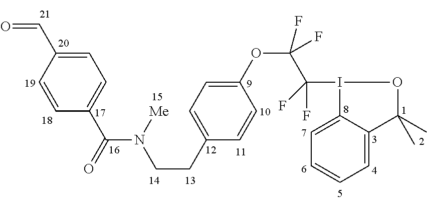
C1=C(C=O)C=CC(C(=O)N(CCC2=CC=C(OC(C(F)(F)I3C4=CC=CC=C4C(C)(C)O3)(F)F)C=C2)[Me])=C1
